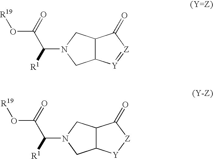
C12C([Y]=[Z]C1=O)CN(C([R1])C(=O)O[R19])C2.C12C([Y][Z]C1=O)CN(C([R1])C(=O)O[R19])C2
